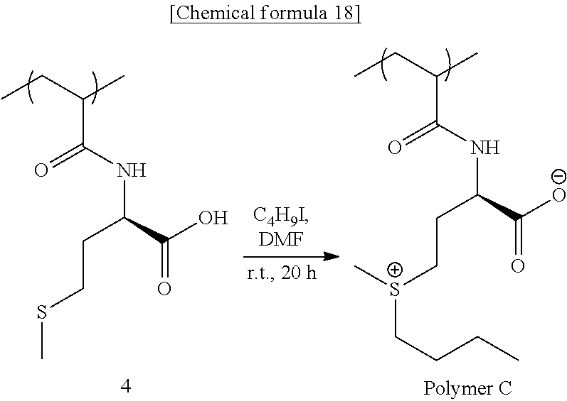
CCC(C)C(NC(CCSC)C(O)=O)=O.CCC(C)C(NC(CC[S+](CCCC)C)C([O-])=O)=O
